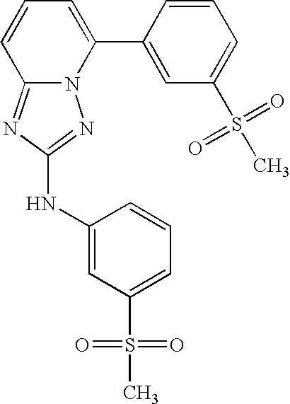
N12C(=NC(NC3=CC(S(=O)(=O)C)=CC=C3)=N1)C=CC=C2C1=CC(S(C)(=O)=O)=CC=C1
